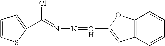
C(=NN=CC1=CC2=C(O1)C=CC=C2)(Cl)C1=CC=CS1
